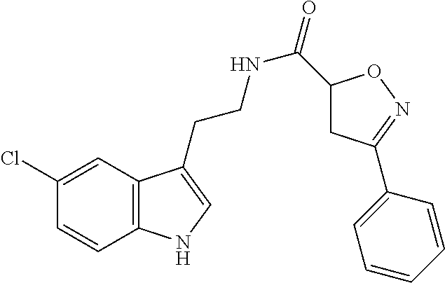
C12=C(C=C(Cl)C=C1)C(CCNC(=O)C1CC(C3=CC=CC=C3)=NO1)=CN2
